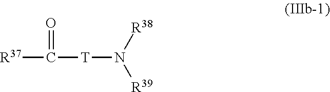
C([R37])([T]N([R39])[R38])=O
